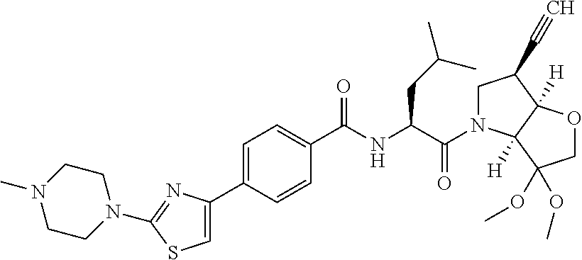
C1(C2=CC=C(C(NC(CC(C)C)C(N3CC(C#C)C4([H])C3([H])C(OC)(OC)CO4)=O)=O)C=C2)=CSC(N2CCN(C)CC2)=N1
